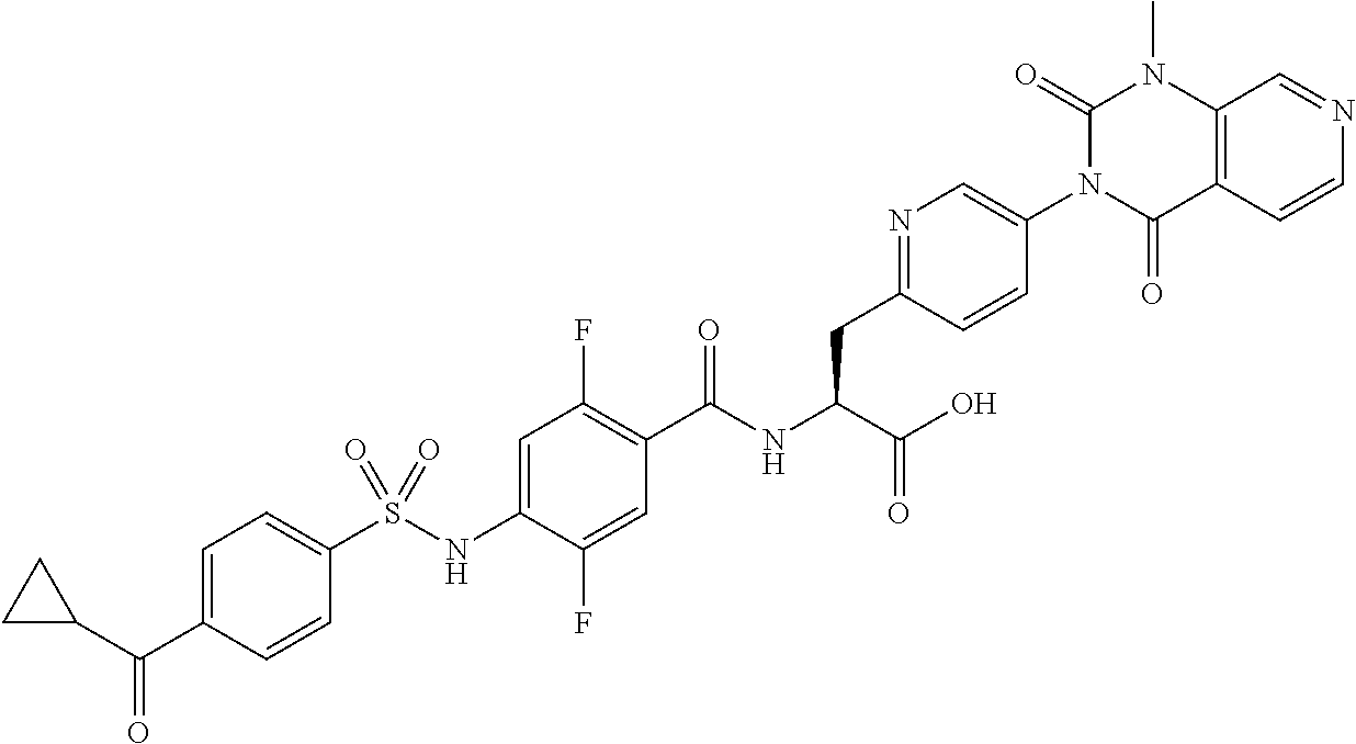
C1=C(C(C2CC2)=O)C=CC(S(NC2=CC(F)=C(C(NC(C(O)=O)CC3=NC=C(N4C(=O)C5=C(N(C)C4=O)C=NC=C5)C=C3)=O)C=C2F)(=O)=O)=C1
